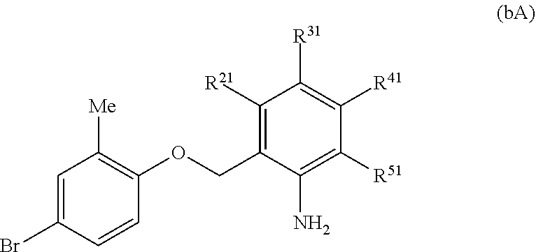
BrC1=CC([Me])=C(OCC2=C([R21])C([R31])=C([R41])C([R51])=C2N)C=C1
